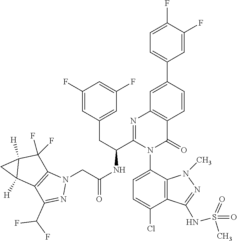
C(NC(C1=NC2=C(C(=O)N1C1=CC=C(Cl)C3=C1N(C)N=C3NS(=O)(=O)C)C=CC(C1=CC=C(F)C(F)=C1)=C2)CC1=CC(F)=CC(F)=C1)(=O)CN1C2=C(C(C(F)F)=N1)C1([H])C([H])(C2(F)F)C1
